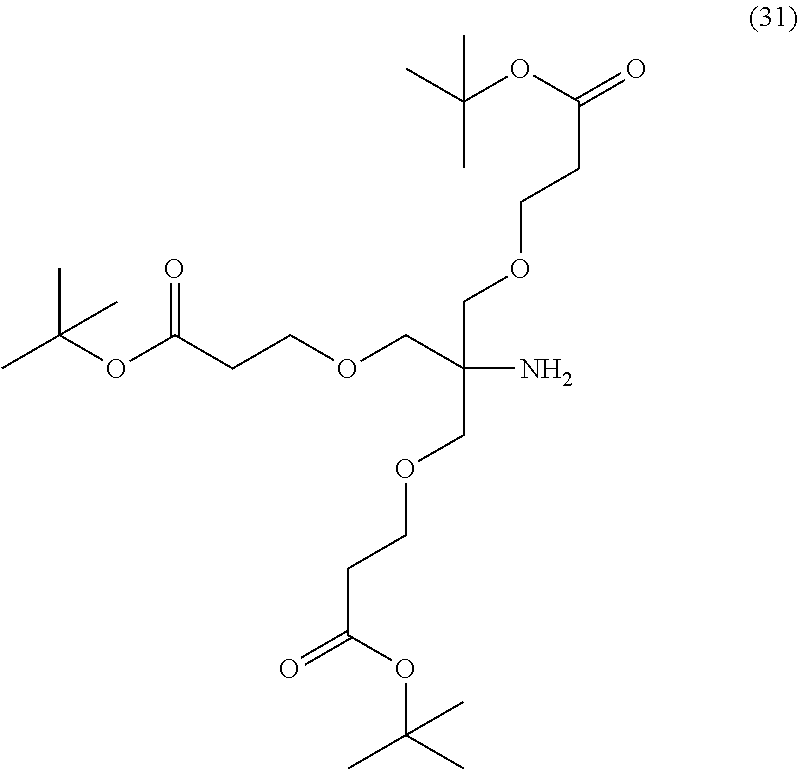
CC(OC(CCOCC(N)(COCCC(=O)OC(C)(C)C)COCCC(=O)OC(C)(C)C)=O)(C)C
